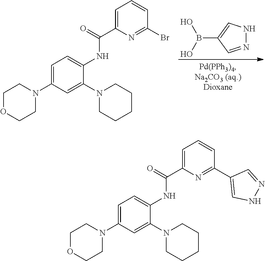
C1=C(N2CCOCC2)C=C(N2CCCCC2)C(NC(C2=CC=CC(Br)=N2)=O)=C1.N1=CC(B(O)O)=CN1.C1=C(N2CCOCC2)C=C(N2CCCCC2)C(NC(C2=CC=CC(C3=CNN=C3)=N2)=O)=C1
